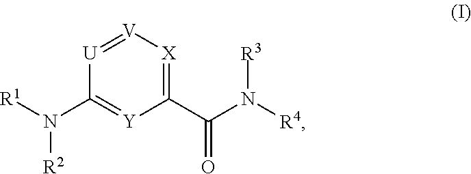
[U]1=[V][X]=C(C(N([R4])[R3])=O)[Y]=C1N([R1])[R2]
